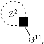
N[G11]
